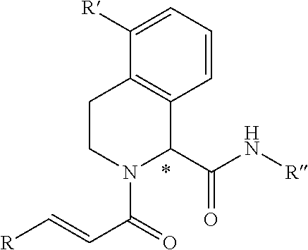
[R]C=CC(=O)N1C(C(N[R])=O)C2=C(CC1)C([R])=CC=C2
